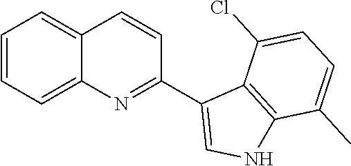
C1=CC=C2C(=C1)C=CC(C1=CNC3=C1C(Cl)=CC=C3C)=N2
